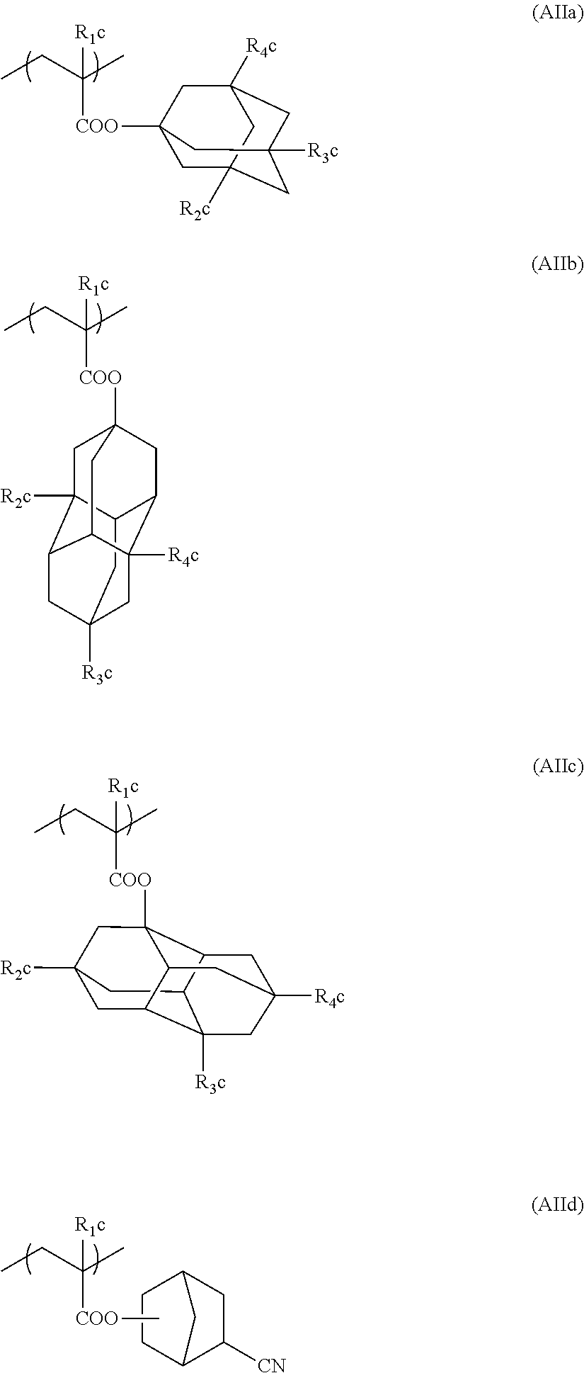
[COO](C(CC)(C)[R1c])C12CC3([R2c])CC([R3c])(CC([R4c])(C1)C3)C2.[COO](C(CC)(C)[R1c])C12CC3([R2c])CC4C5([R3c])C(C1CC([R4c])(C5)CC42)C3.C12CC3([R3c])CC4C1([R2c])CC1([COO]C(CC)(C)[R1c])CC2C([R4c])(C4C1)C3.[COO](C(CC)(C)[R1c])C.C1CC2C([CN])CC1C2
